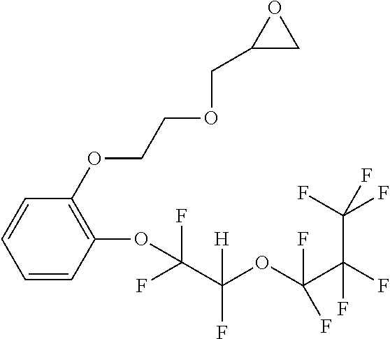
C1=CC(OC(F)(C(OC(C(F)(F)C(F)(F)F)(F)F)([H])F)F)=C(OCCOCC2CO2)C=C1
